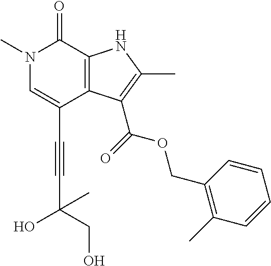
C(C1=CN(C)C(=O)C2=C1C(C(=O)OCC1=C(C)C=CC=C1)=C(C)N2)#CC(O)(CO)C
